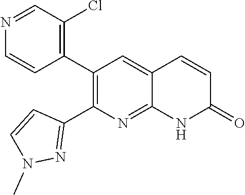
N1=CC(Cl)=C(C2=C(C3=NN(C)C=C3)N=C3C(=C2)C=CC(=O)N3)C=C1
